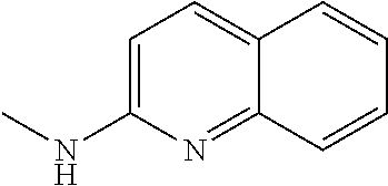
C12=CC=C(NC)N=C1C=CC=C2
